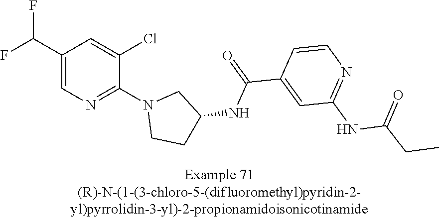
C1(C(F)F)=CN=C(N2CCC(NC(C3=CC(NC(CC)=O)=NC=C3)=O)C2)C(Cl)=C1
